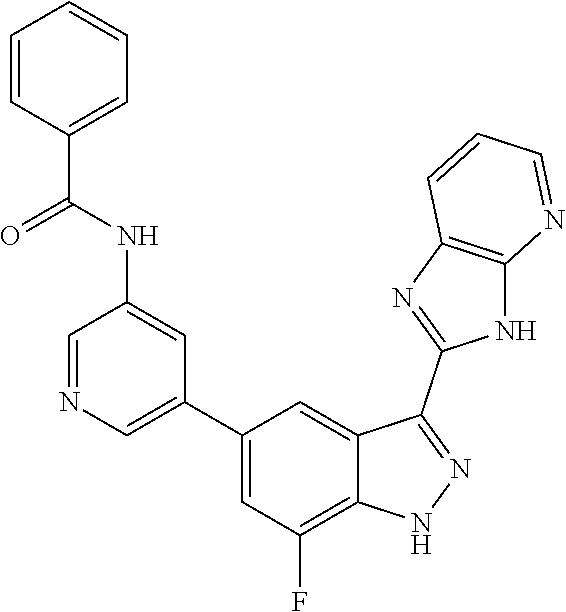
C1=NC=C(C2=CC(F)=C3C(=C2)C(C2=NC4=C(N2)N=CC=C4)=NN3)C=C1NC(C1=CC=CC=C1)=O
